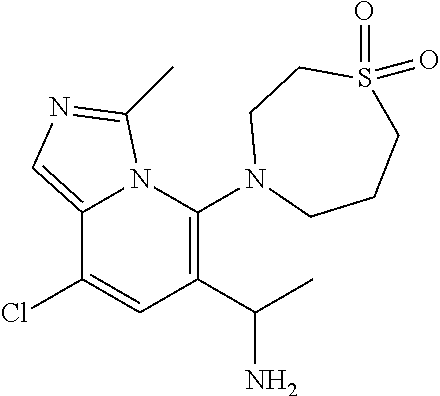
C12=CN=C(C)N1C(N1CCCS(=O)(=O)CC1)=C(C(C)N)C=C2Cl
